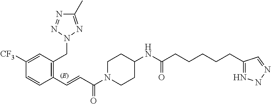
C1=CC(C=CC(=O)N2CCC(NC(CCCCCC3=NNN=C3)=O)CC2)=C(CN2N=C(C)N=N2)C=C1[CF3]
